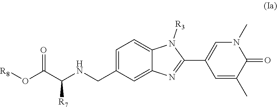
[R8]OC(C(NCC1=CC=C2C(=C1)N=C(C1=CN(C)C(=O)C(C)=C1)N2[R3])[R7])=O
